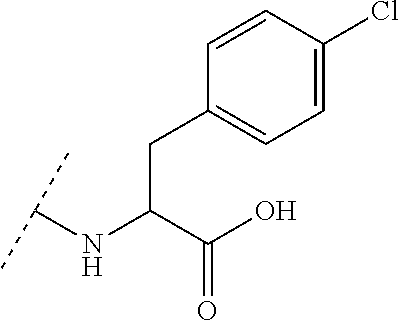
C(C(C(O)=O)NC(C)C)C1=CC=C(Cl)C=C1
